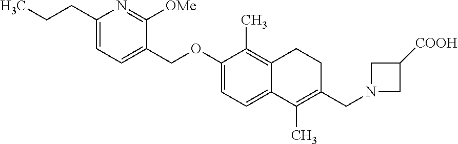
C1(CCC)=CC=C(COC2=CC=C3C(=C2C)CCC(CN2CC([COOH])C2)=C3C)C([OMe])=N1
